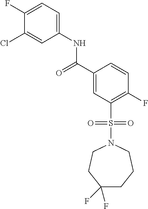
C(C1=CC(S(N2CCCC(F)(F)CC2)(=O)=O)=C(F)C=C1)(=O)NC1=CC=C(F)C(Cl)=C1
